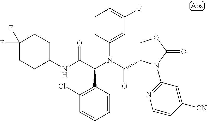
C1=CC(C(C(NC2CCC(F)(F)CC2)=O)N(C(=O)C2COC(=O)N2C2=NC=CC([CN])=C2)C2=CC(F)=CC=C2)=C(Cl)C=C1
